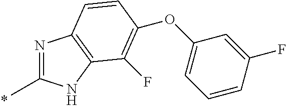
N1=C(C)NC2=C1C=CC(OC1=CC=CC(F)=C1)=C2F
